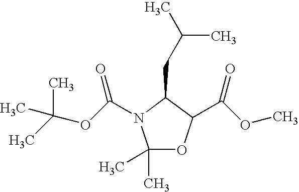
C1(C)(C)OC(C(OC)=O)C(CC(C)C)N1C(OC(C)(C)C)=O
